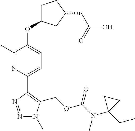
N1=NC(C2=CC=C(OC3CCC(CC(=O)O)C3)C(C)=N2)=C(COC(N(C)C2(CC)CC2)=O)N1C
